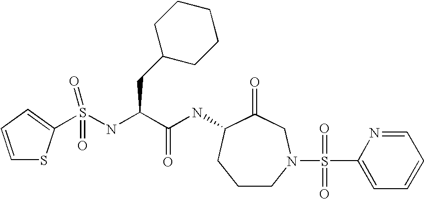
C1CN(S(C2=CC=CC=N2)(=O)=O)CC(=O)C(NC(C(CC2CCCCC2)NS(=O)(C2=CC=CS2)=O)=O)C1
